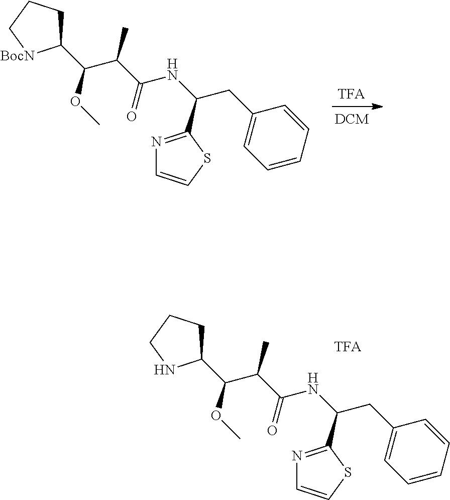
N1=C(C(CC2=CC=CC=C2)NC(C(C(C2CCC[BocN]2)OC)C)=O)SC=C1.N1=C(C(CC2=CC=CC=C2)NC(C(C(C2CCCN2)OC)C)=O)SC=C1
